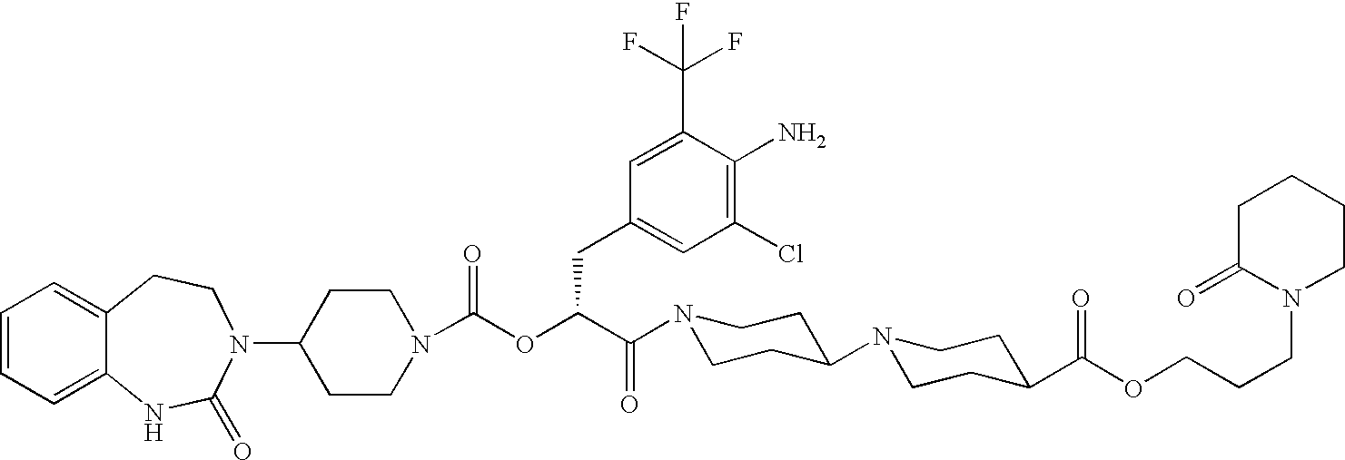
C1(N2C(=O)NC3=CC=CC=C3CC2)CCN(C(OC(C(N2CCC(N3CCC(C(OCCCN4CCCCC4=O)=O)CC3)CC2)=O)CC2=CC(Cl)=C(N)C(C(F)(F)F)=C2)=O)CC1
